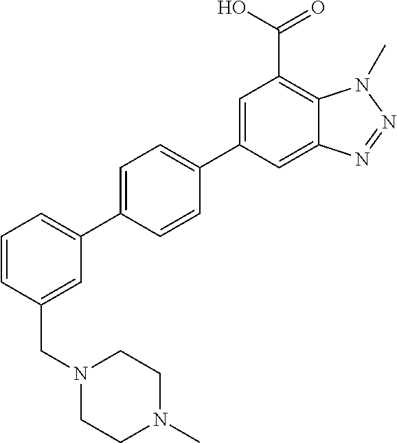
C12=CC(C3=CC=C(C4=CC=CC(CN5CCN(C)CC5)=C4)C=C3)=CC(C(O)=O)=C1N(C)N=N2
